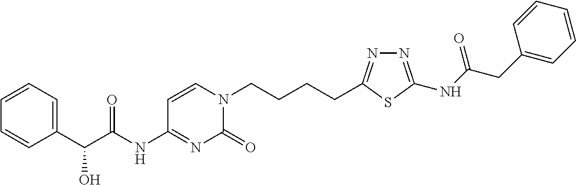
C1=CC=C(C(C(=O)NC2=NC(=O)N(CCCCC3=NN=C(NC(=O)CC4=CC=CC=C4)S3)C=C2)O)C=C1
